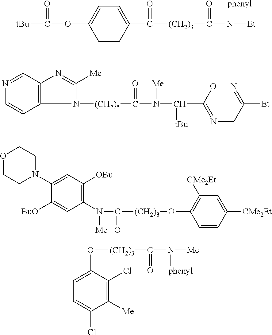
[tBu]C(=O)OC1=CC=C(C(=O)[(CH2)3]C(=O)N([phenyl])[Et])C=C1.C1=CC2=C(C=N1)N=C([Me])N2[(CH2)5]C(N([Me])C([tBu])C1=NCC([Et])=NO1)=O.O1CCN(C2=CC([OBu])=C(N(C([(CH2)3]OC3=C([CMe2Et])C=C([CMe2Et])C=C3)=O)[Me])C=C2[BuO])CC1.C1=C(Cl)C([Me])=C(Cl)C(O[(CH2)3]C(N([phenyl])[Me])=O)=C1
